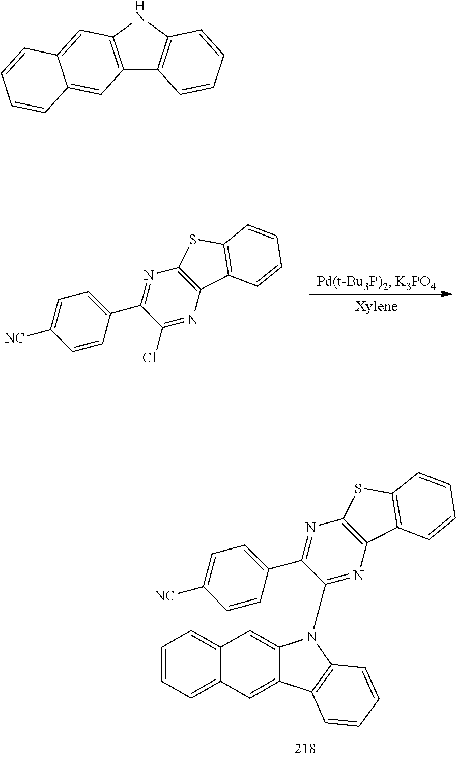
C12=C(NC3=C1C=CC=C3)C=C1C(=C2)C=CC=C1.C1=CC=C2C(=C1)C=C1C(=C2)C2=C(N1C1=NC3=C(N=C1C1=CC=C([NC])C=C1)SC1=C3C=CC=C1)C=CC=C2.C1=CC(C2=NC3=C(N=C2Cl)C2=C(S3)C=CC=C2)=CC=C1[NC]
